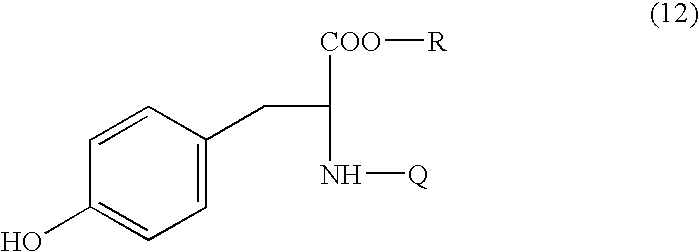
C1=C(CC(N[Q])[COO][R])C=CC(O)=C1
